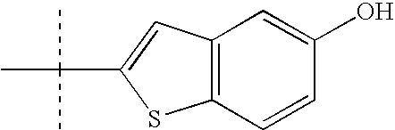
C1(O)=CC2=C(C=C1)SC(C(C)(C)C)=C2
